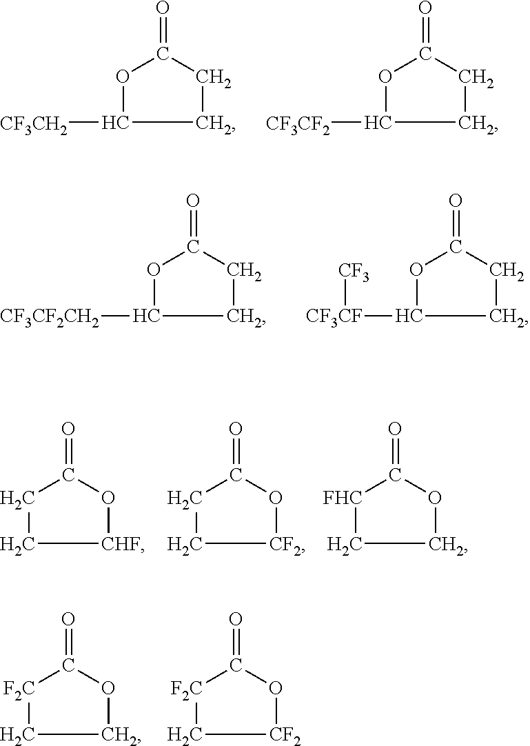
C1CC(=O)OC1[CF3CH2].C1CC(=O)OC1[CF3CF2].C1CC(=O)OC1[CF3CF2CH2].C1CC(=O)OC1[CF3CF][CF3].[CHF]1OC(=O)CC1.[CF2]1OC(=O)CC1.C1OC(=O)[FHC]C1.C1OC(=O)[F2C]C1.[CF2]1OC(=O)[F2C]C1
